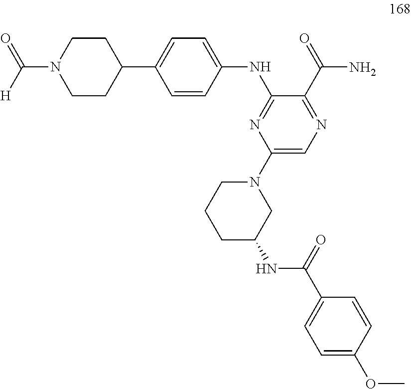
C1=CC(NC2=NC(N3CCCC(NC(C4=CC=C(OC)C=C4)=O)C3)=CN=C2C(=O)N)=CC=C1C1CCN(C([H])=O)CC1
